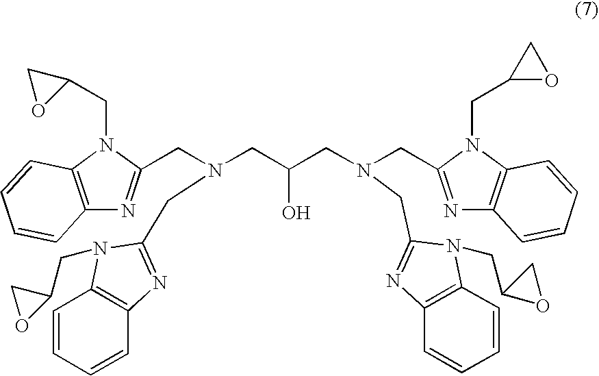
C12=C(N(CC3CO3)C(CN(CC(CN(CC3=NC4=C(N3CC3OC3)C=CC=C4)CC3=NC4=C(C=CC=C4)N3CC3OC3)O)CC3=NC4=C(C=CC=C4)N3CC3CO3)=N1)C=CC=C2
